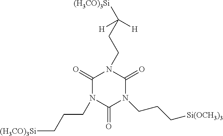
C1(=O)N(CCC[(H3CO)3Si])C(=O)N(CCC[Si(OCH3)3])C(=O)N1CCC([H])([H])[(H3CO)3Si]
